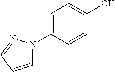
C1=C(N2C=CC=N2)C=CC(O)=C1
